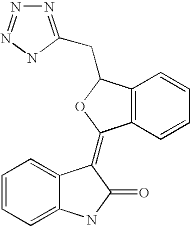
C1=CC=C2C(=C1)C(=C1C3=C(C(CC4=NN=NN4)O1)C=CC=C3)C(=O)N2
